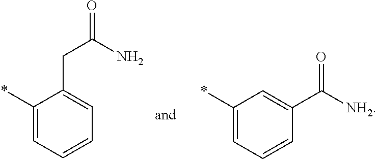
C1(*)=CC=CC=C1CC(N)=O.C1(*)=CC=CC(C([NH2])=O)=C1
